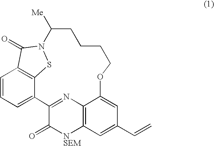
C1=CC=C2C3=C1C(=O)N(S3)C([Me])CCCCOC1=CC(C=C)=CC3=C1N=C2C(=O)[NSEM]3
